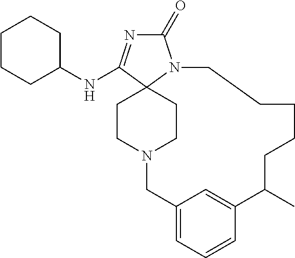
C1(=O)N=C(NC2CCCCC2)C23N1CCCCCC(C)C1=CC(=CC=C1)CN(CC2)CC3
